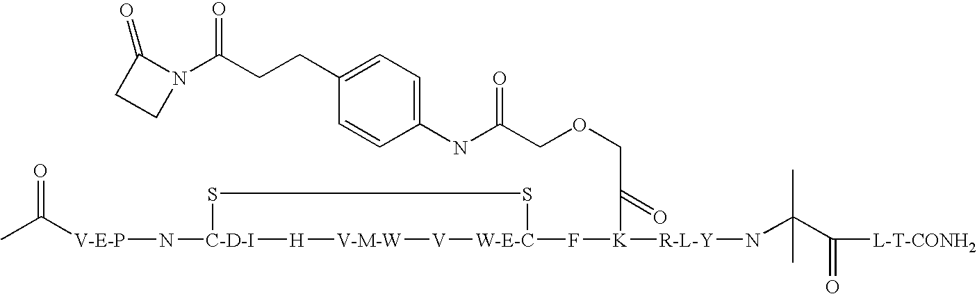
[V-E-P](N[C-D-I]1SS[W-E-C](F[K]([R-L-Y]NC(C([L-T-CONH2])=O)(C)C)C(COCC(NC2=CC=C(CCC(N3C(=O)CC3)=O)C=C2)=O)=O)[V][V-M-W][H]1)C(C)=O
